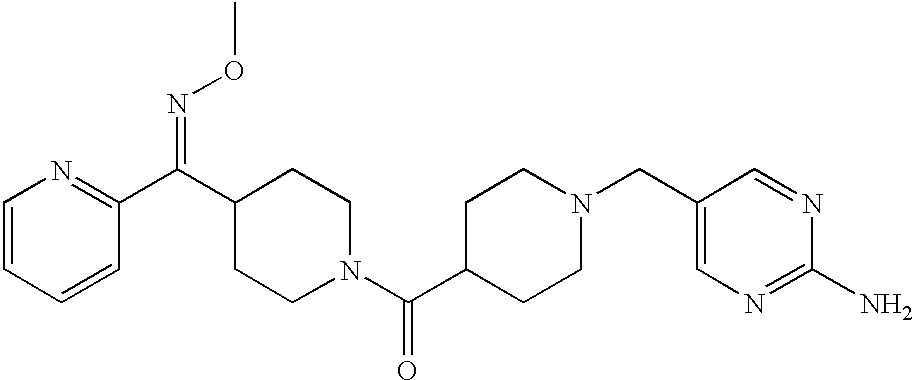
C1=CC=CC(C(=NOC)C2CCN(C(=O)C3CCN(CC4=CN=C(N)N=C4)CC3)CC2)=N1
